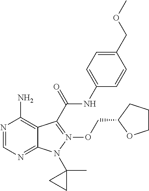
N1=CN=C2C(=C1N)C(C(NC1=CC=C(COC)C=C1)=O)=N(OCC1OCCC1)N2C1(C)CC1
